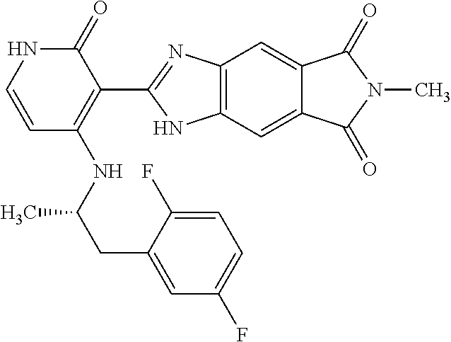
C(C(NC1=C(C2=NC3=C(N2)C=C2C(=C3)C(=O)N(C)C2=O)C(=O)NC=C1)C)C1=CC(F)=CC=C1F
